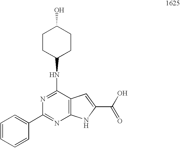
N1=C(NC2CCC(O)CC2)C2=C(N=C1C1=CC=CC=C1)NC(C(O)=O)=C2
